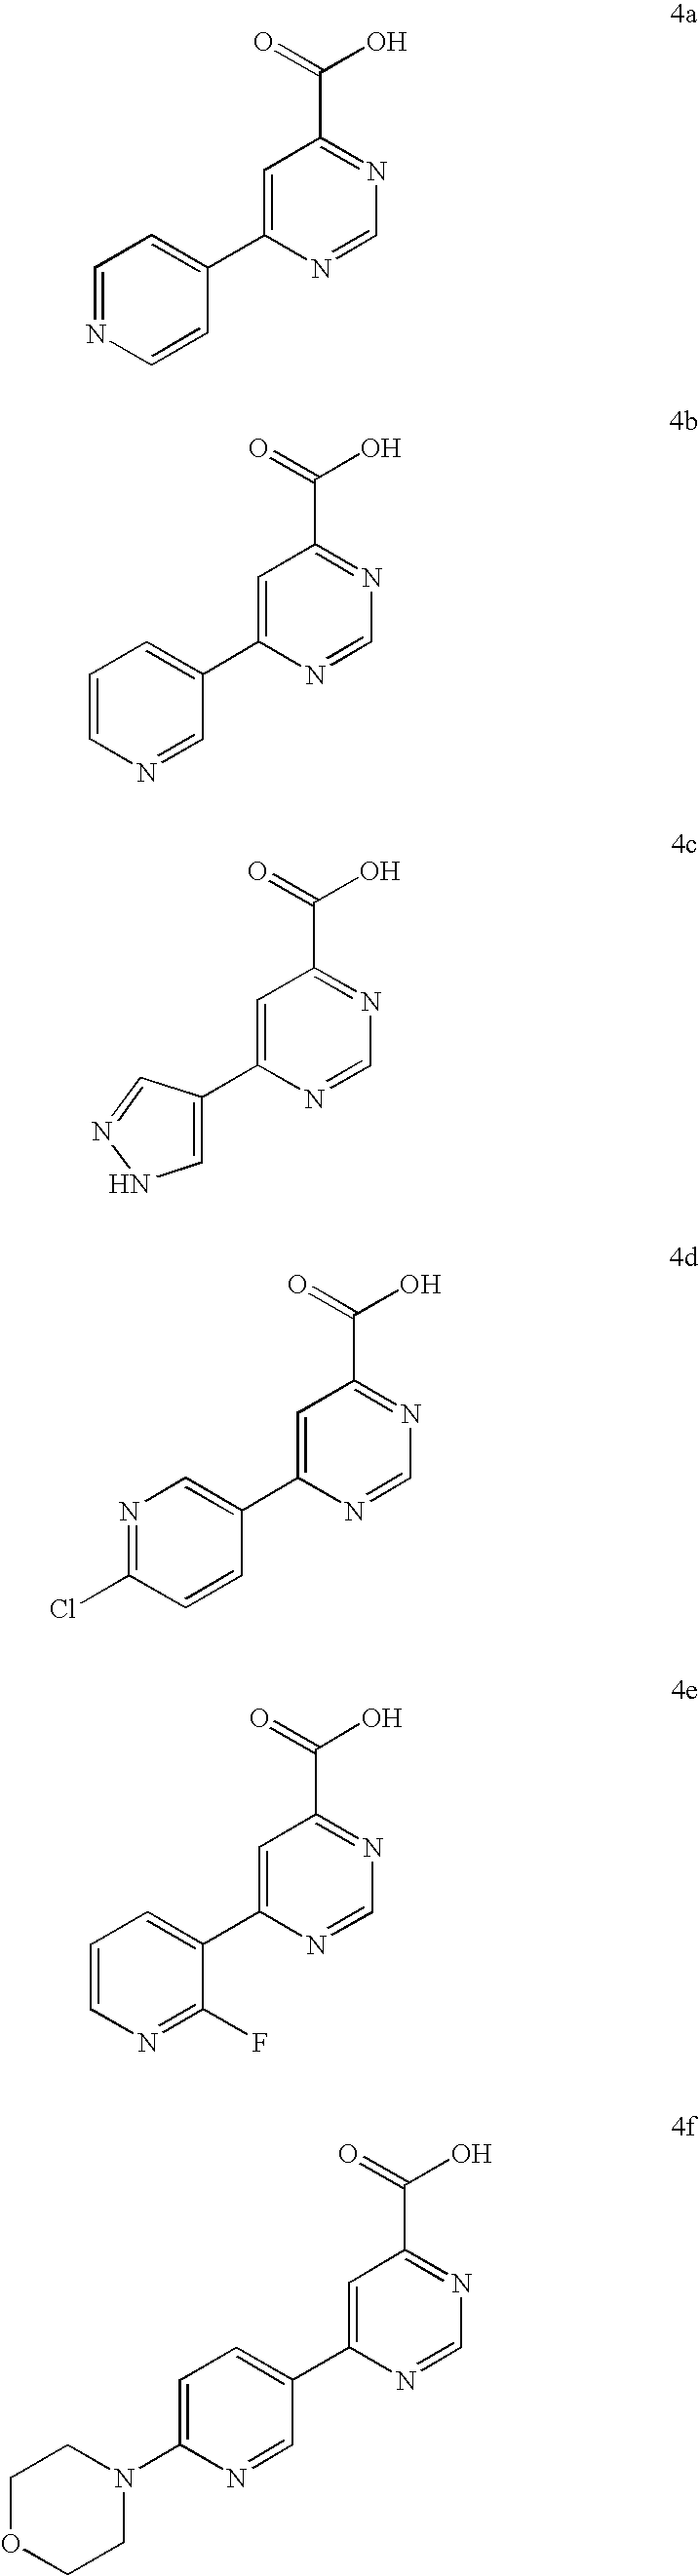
C1=NC=CC(C2=CC(C(=O)O)=NC=N2)=C1.C1=CN=CC(C2=CC(C(=O)O)=NC=N2)=C1.C1=C(C2=CC(C(=O)O)=NC=N2)C=NN1.N1=C(Cl)C=CC(C2=CC(C(=O)O)=NC=N2)=C1.C1=CN=C(F)C(C2=CC(C(=O)O)=NC=N2)=C1.C1=C(N2CCOCC2)N=CC(C2=CC(C(=O)O)=NC=N2)=C1
